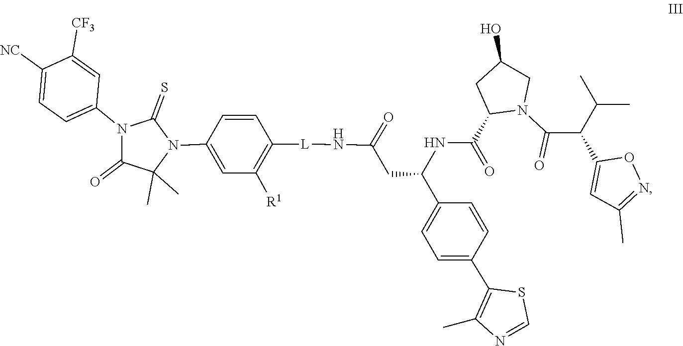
C1(=O)C(C)(C)N(C2=CC([R1])=C([L]NC(CC(NC(=O)C3CC(O)CN3C(C(C3=CC(C)=NO3)C(C)C)=O)C3=CC=C(C4=C(C)N=CS4)C=C3)=O)C=C2)C(=S)N1C1=CC=C([NC])C([CF3])=C1
